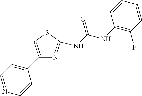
N(C(NC1=C(F)C=CC=C1)=O)C1=NC(C2=CC=NC=C2)=CS1
